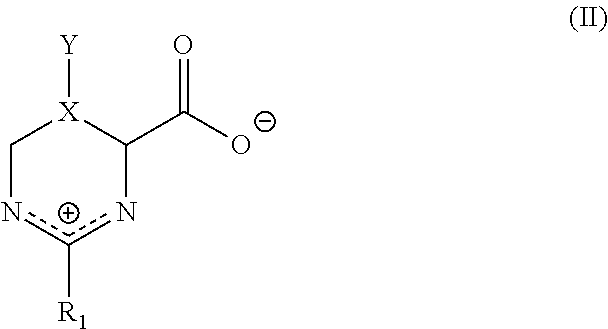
C1n[c+]([R1])nC(C([O-])=O)[X]1[Y]
